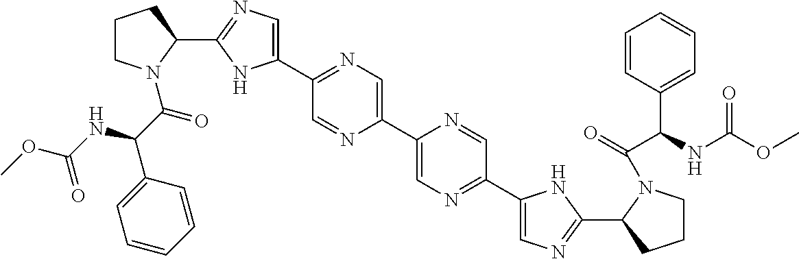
C1(C2=CN=C(C3=CN=C(C4CCCN4C(C(C4=CC=CC=C4)NC(=O)OC)=O)N3)C=N2)=CN=C(C2=CN=C(C3CCCN3C(C(C3=CC=CC=C3)NC(=O)OC)=O)N2)C=N1
